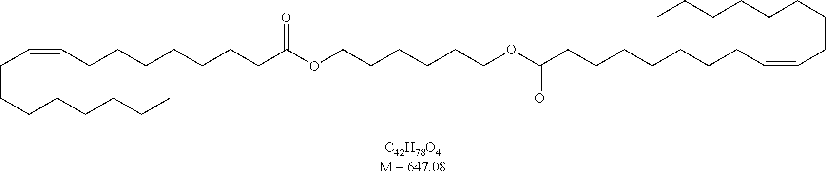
C(CCCCCCC)C=CCCCCCCCC(OCCCCCCOC(CCCCCCCC=CCCCCCCCC)=O)=O
